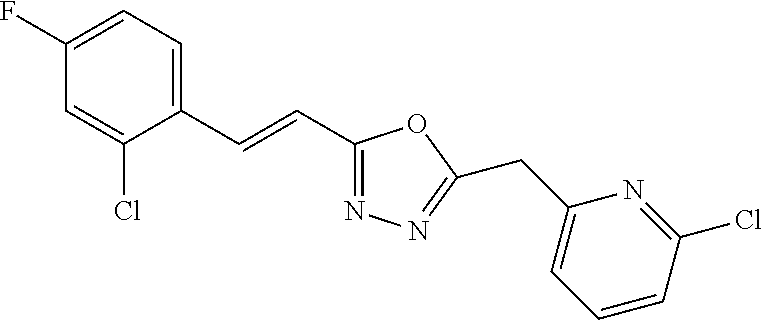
C1(F)=CC=C(C=CC2=NN=C(CC3=CC=CC(Cl)=N3)O2)C(Cl)=C1
